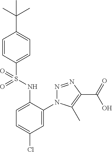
C1=CC(S(NC2=CC=C(Cl)C=C2N2N=NC(C(=O)O)=C2C)(=O)=O)=CC=C1C(C)(C)C
